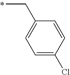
C(C)C1=CC=C(Cl)C=C1
